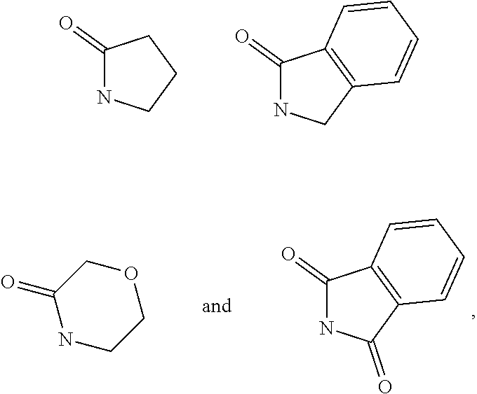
C1(=O)NCCC1.C1(=O)NCC2=C1C=CC=C2.C1(=O)NC(=O)C2=C1C=CC=C2.C1(=O)NCCOC1
